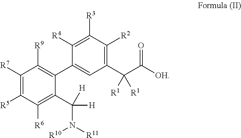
C1([R7])=C([R5])C([R6])=C(C([H])([H])N([R10])[R11])C(C2=CC(C(C([OH])=O)([R1])[R1])=C([R2])C([R3])=C2[R4])=C1[R9]
